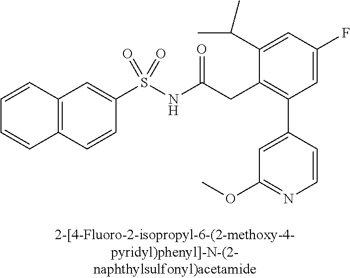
C1=CC2=C(C=C1)C=CC(S(NC(CC1=C(C3=CC(OC)=NC=C3)C=C(F)C=C1C(C)C)=O)(=O)=O)=C2
